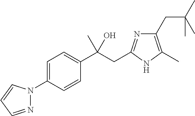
C1=C(N2N=CC=C2)C=CC(C(CC2=NC(CC(C)(C)C)=C(C)N2)(C)O)=C1
